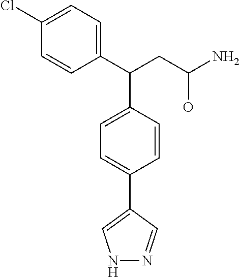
C1(C(CC(N)O)C2=CC=C(C3=CNN=C3)C=C2)=CC=C(Cl)C=C1
